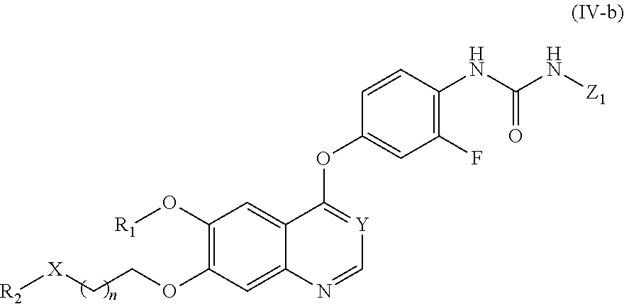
C1(O[R1])=C(OCC[X][R2])C=C2C(=C1)C(OC1=CC(F)=C(NC(=O)N[Z1])C=C1)=[Y]C=N2
